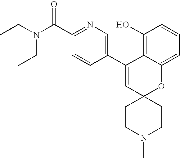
C1(C(N(CC)CC)=O)=NC=C(C2=CC3(OC4=CC=CC(O)=C24)CCN(C)CC3)C=C1
